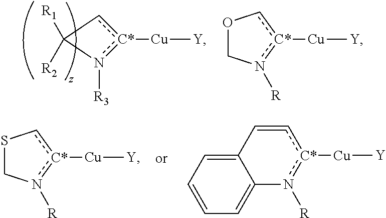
c1[C*]([Cu][Y])n([R3])C1([R1])[R2].[Cu]([Y])[C*]1n([R])COc1.[Cu]([Y])[C*]1n([R])CSc1.C12=CC=CC=C1n([R])[C*]([Cu][Y])c=C2
